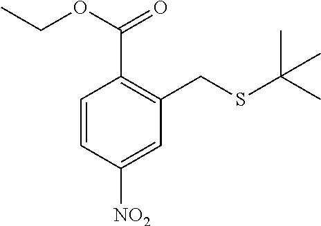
C1=CC([NO2])=CC(CSC(C)(C)C)=C1C(OCC)=O
